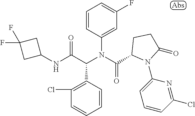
C1(NC(C(N(C(=O)C2N(C3=CC=CC(Cl)=N3)C(=O)CC2)C2=CC(F)=CC=C2)C2=C(Cl)C=CC=C2)=O)CC(F)(F)C1
